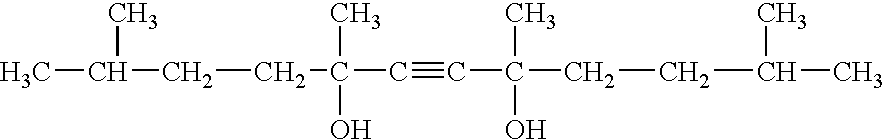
C(C(C#CC(CCC(C)C)(O)C)(C)O)CC(C)C
